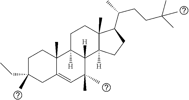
C1C(C)(CC)CC2=CC(C)(C)C3([H])C([H])(C2(C)C1)CCC1(C)C3([H])CCC1C(CCC(C)(C)C)C
